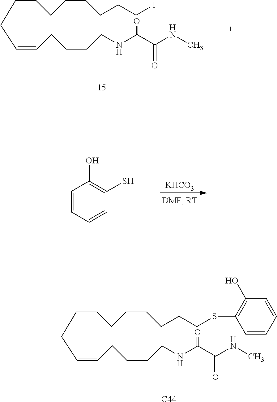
C(CCCCCCCI)CC=CCCCCNC(C(NC)=O)=O.[KHCO3].C1=CC=CC(S)=C1O.C(CCCCCCCSC1=C(O)C=CC=C1)CC=CCCCCNC(C(NC)=O)=O.[C44]
